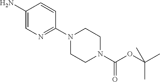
C1(N)=CN=C(N2CCN(C(OC(C)(C)C)=O)CC2)C=C1
